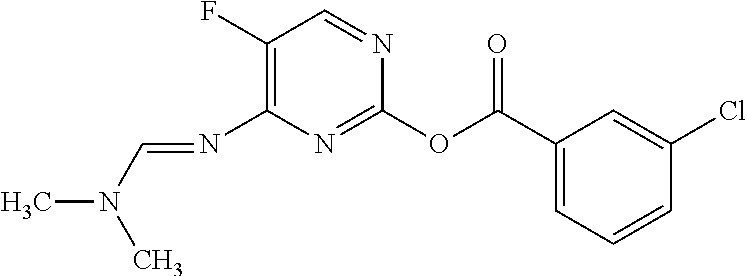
C1(OC(C2=CC=CC(Cl)=C2)=O)=NC(N=CN(C)C)=C(F)C=N1
